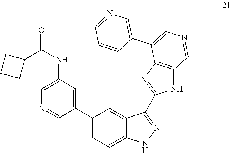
C1(C2=CC=C3C(=C2)C(C2=NC4=C(N2)C=NC=C4C2=CN=CC=C2)=NN3)=CC(NC(C2CCC2)=O)=CN=C1
